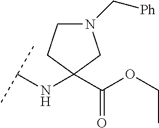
C(NC1(C(OCC)=O)CN(C[Ph])CC1)(C)C
